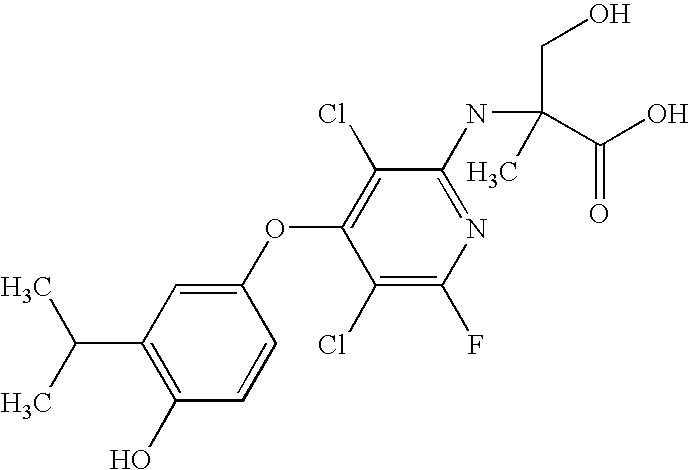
N(C1=NC(F)=C(Cl)C(OC2=CC(C(C)C)=C(O)C=C2)=C1Cl)C(C)(C(O)=O)CO
